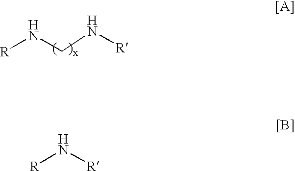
[R]NCN[R].N([R])[R]
